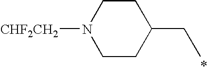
C1CC(CC)CCN1[CHF2CH2]
